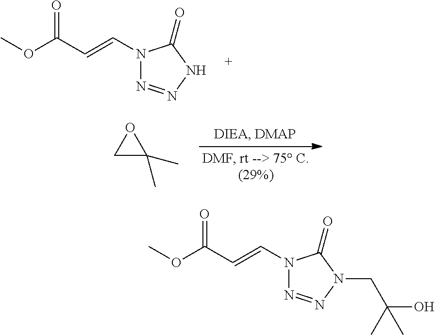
N1(C=CC(OC)=O)N=NNC1=O.C1C(C)(C)O1.N1(C=CC(OC)=O)N=NN(CC(O)(C)C)C1=O
